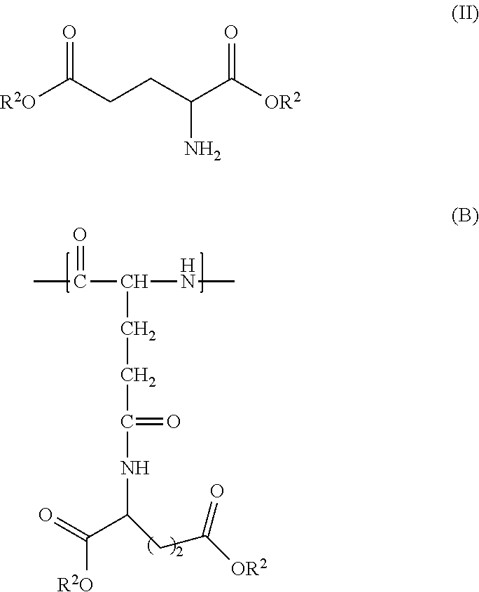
CC(=O)C(CCC(=O)NC(C([R2O])=O)CC(=O)[OR2])NC.O=C([R2O])CCC(N)C(=O)[OR2]
